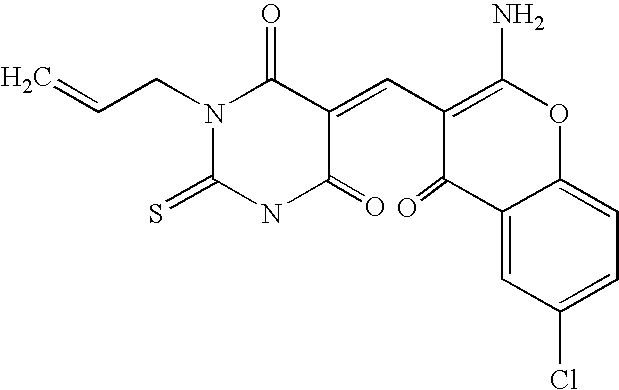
N1(CC=C)C(=S)NC(=O)C(=CC2=C(N)OC3=CC=C(Cl)C=C3C2=O)C1=O
